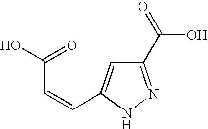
C1(C(=O)O)=NNC(C=CC(O)=O)=C1
